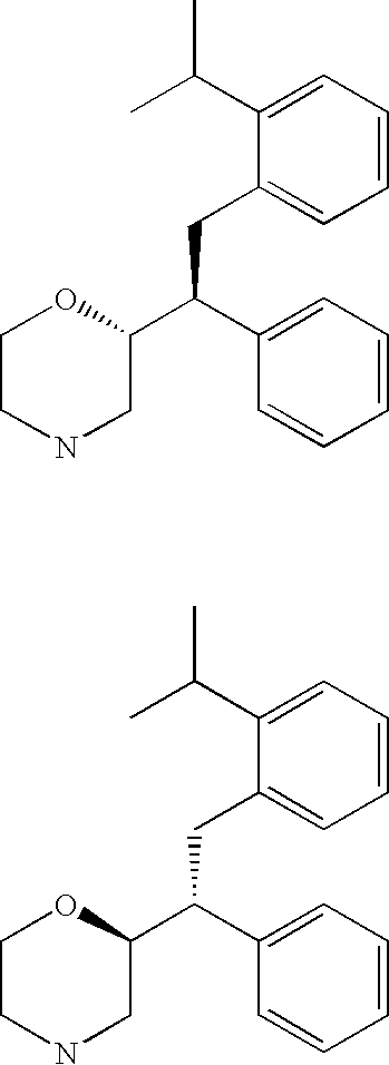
C1(C(C)C)=CC=CC=C1CC(C1=CC=CC=C1)C1OCCNC1.C1(C(C)C)=CC=CC=C1CC(C1=CC=CC=C1)C1OCCNC1
